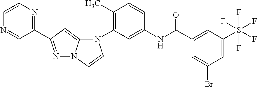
N1=C(C2=NC=CN=C2)C=C2N1C=CN2C1=C(C)C=CC(NC(C2=CC(S(F)(F)(F)(F)F)=CC(Br)=C2)=O)=C1
